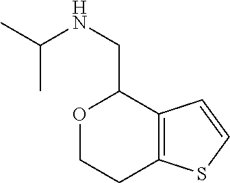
O1CCC2=C(C1CNC(C)C)C=CS2
